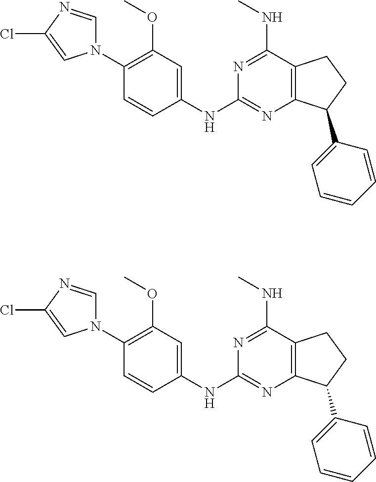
C1(N2C=NC(Cl)=C2)=C(OC)C=C(NC2=NC3=C(C(NC)=N2)CCC3C2=CC=CC=C2)C=C1.C1(N2C=NC(Cl)=C2)=C(OC)C=C(NC2=NC3=C(C(NC)=N2)CCC3C2=CC=CC=C2)C=C1
